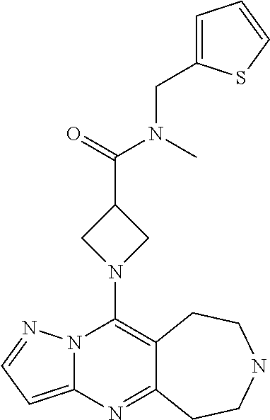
N12C(=CC=N1)N=C1C(=C2N2CC(C(=O)N(C)CC3=CC=CS3)C2)CCNCC1
